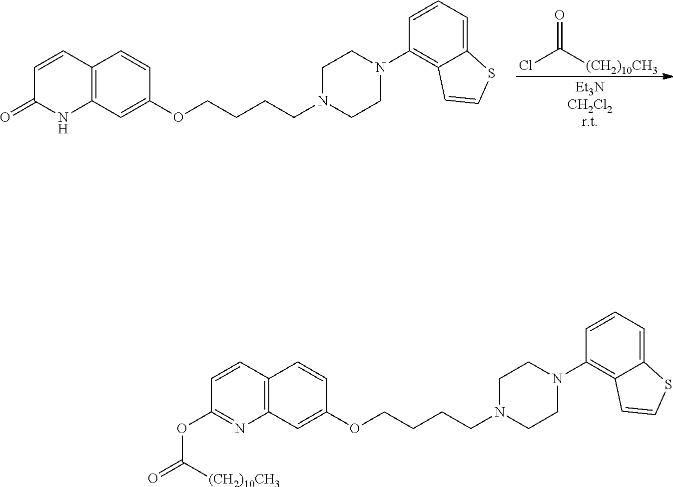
C1=CC(=O)NC2=C1C=CC(OCCCCN1CCN(C3=C4C(=CC=C3)SC=C4)CC1)=C2.ClC([(CH2)10CH3])=O.C1=CC(OC(=O)[(CH2)10CH3])=NC2=C1C=CC(OCCCCN1CCN(C3=C4C(=CC=C3)SC=C4)CC1)=C2
